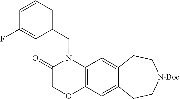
C1(=O)COC2=C(N1CC1=CC=CC(F)=C1)C=C1C(=C2)CC[N-Boc]CC1
